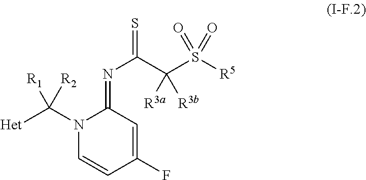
N1(C([Het])([R2])[R1])C=CC(F)=CC1=NC(=S)C(S([R5])(=O)=O)([R3a])[R3b]
